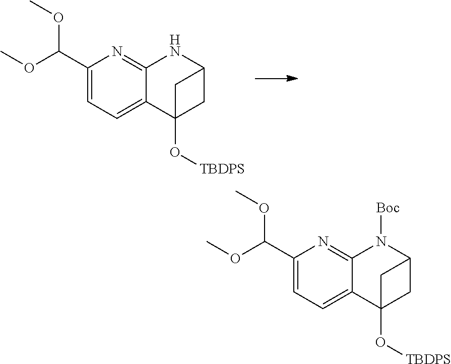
COC(C1=CC=C2C(=N1)NC1CC2(O[TBDPS])C1)OC.COC(C1=CC=C2C(=N1)N([Boc])C1CC2(O[TBDPS])C1)OC
